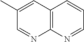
C12=C(N=CC=C1)N=CC(C)=C2
